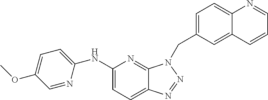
C1(NC2=CC=C(OC)C=N2)=CC=C2C(=N1)N(CC1=CC=C3C(=C1)C=CC=N3)N=N2
